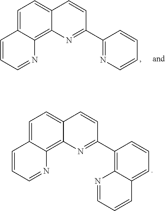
C1=C2C(=C3C(=C1)C=CC(C1=NC=CC=C1)=N3)N=CC=C2.C1=C2C(=C3C(=C1)C=CC(C1=C4C(=CC=C1)C=CC=N4)=N3)N=CC=C2
